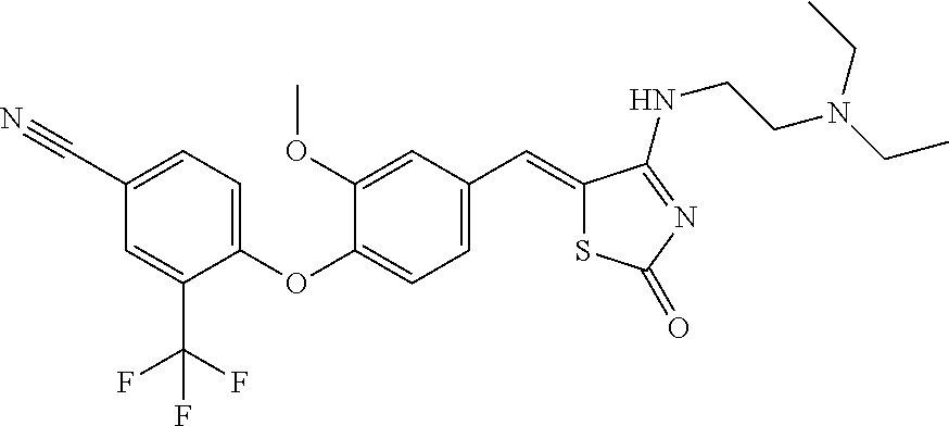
C1(C#N)=CC=C(OC2=CC=C(C=C3SC(=O)N=C3NCCN(CC)CC)C=C2OC)C(C(F)(F)F)=C1
